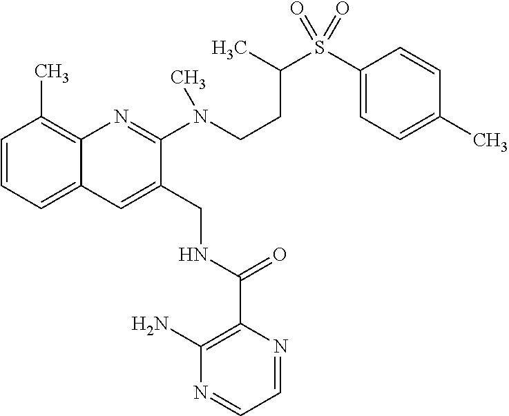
C1=CC=C2C(=C1C)N=C(N(CCC(S(C1=CC=C(C)C=C1)(=O)=O)C)C)C(CNC(C1=C(N)N=CC=N1)=O)=C2
